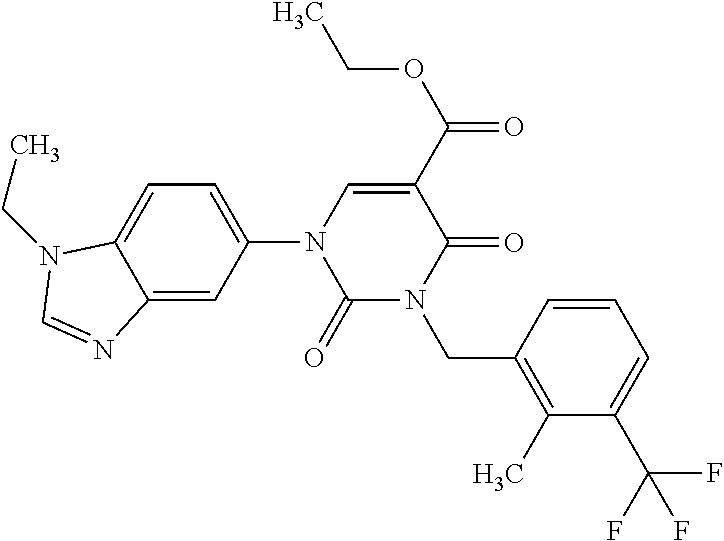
C1(=O)N(CC2=C(C)C(C(F)(F)F)=CC=C2)C(=O)C(C(OCC)=O)=CN1C1=CC=C2C(=C1)N=CN2CC
